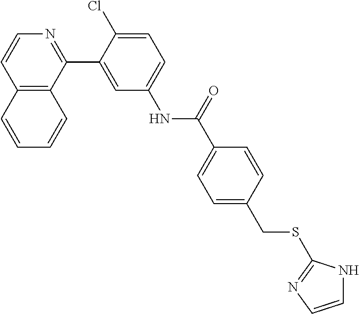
C12=C(C(C3=CC(NC(C4=CC=C(CSC5=NC=CN5)C=C4)=O)=CC=C3Cl)=NC=C1)C=CC=C2
